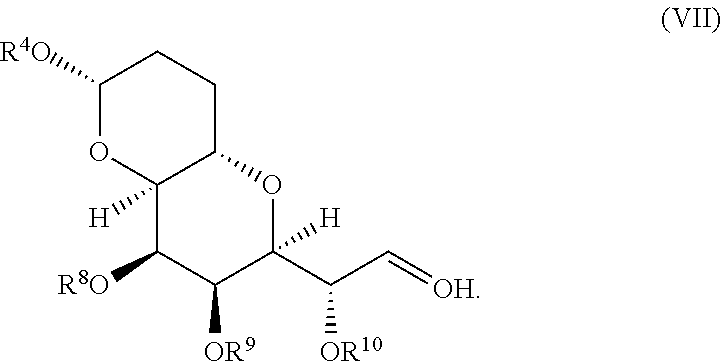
C1([R4O])OC2([H])C(CC1)OC(C(C=[OH])[OR10])([H])C([OR9])C2[R8O]
